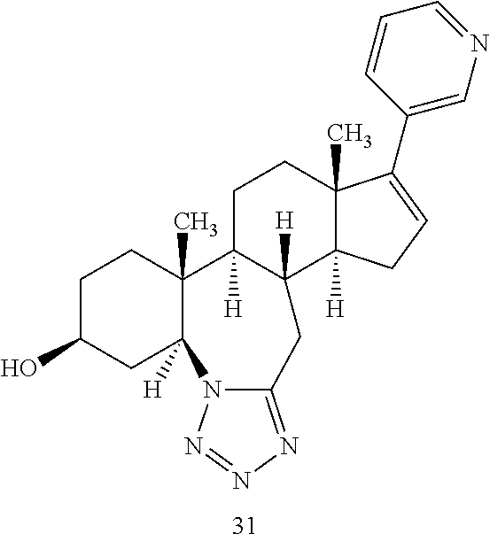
C1C(O)CC2([H])C(C)(C1)C1([H])C([H])(C3([H])C(C)(CC1)C(C1=CN=CC=C1)=CC3)CC1=NN=NN21
